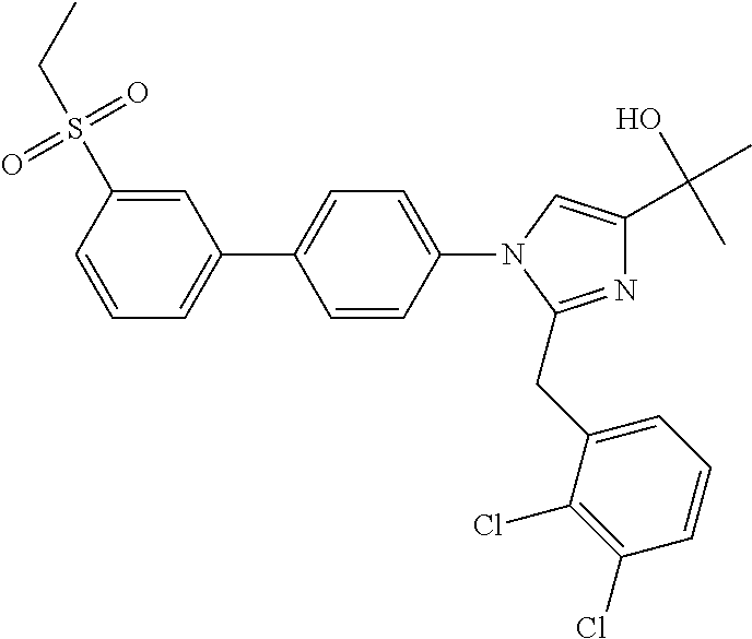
C1=CC(S(=O)(=O)CC)=CC(C2=CC=C(N3C(CC4=CC=CC(Cl)=C4Cl)=NC(C(O)(C)C)=C3)C=C2)=C1
